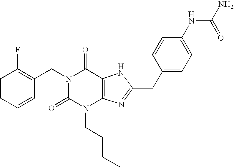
N1(CC2=C(F)C=CC=C2)C(=O)N(CCCC)C2=C(C1=O)NC(CC1=CC=C(NC(=O)N)C=C1)=N2
